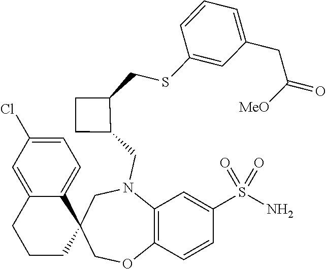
C12=C(C=CC(S(N)(=O)=O)=C1)OCC1(CN2CC2C(CSC3=CC(CC([MeO])=O)=CC=C3)CC2)C2=CC=C(Cl)C=C2CCC1
